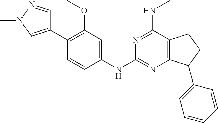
C1(C2=C(OC)C=C(NC3=NC4=C(C(NC)=N3)CCC4C3=CC=CC=C3)C=C2)=CN(C)N=C1
